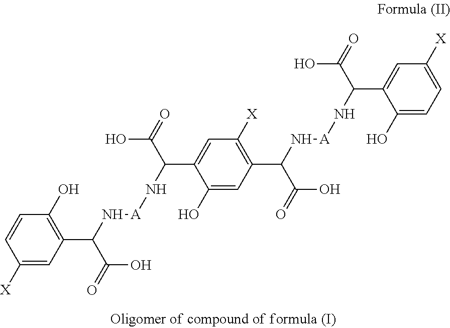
C1=CC([X])=CC(C(N[A]NC(C(O)=O)C2=CC([X])=C(C(N[A]NC(C3=CC([X])=CC=C3O)C(O)=O)C(O)=O)C=C2O)C(O)=O)=C1O
